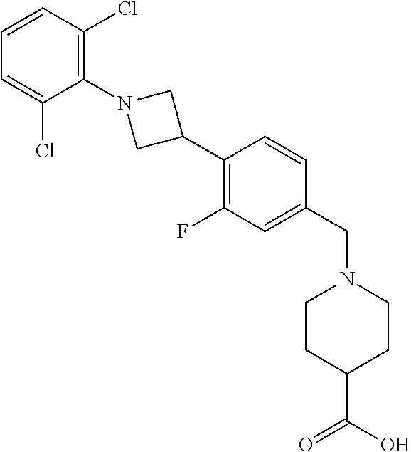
C1=CC(Cl)=C(N2CC(C3=C(F)C=C(CN4CCC(C(O)=O)CC4)C=C3)C2)C(Cl)=C1
